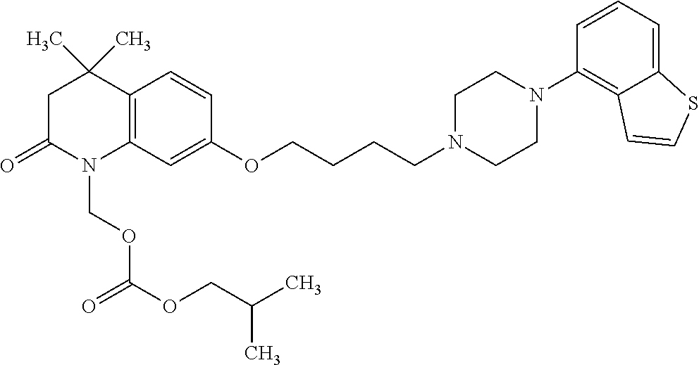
C12=C(C=C(OCCCCN3CCN(C4=C5C(=CC=C4)SC=C5)CC3)C=C1)N(COC(OCC(C)C)=O)C(=O)CC2(C)C
